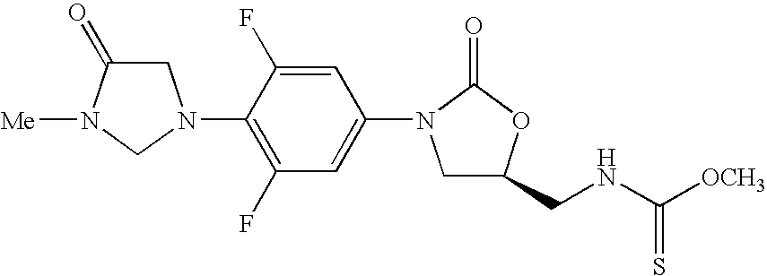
C1C(=O)N([Me])CN1C1=C(F)C=C(N2CC(CNC([OCH3])=S)OC2=O)C=C1F
